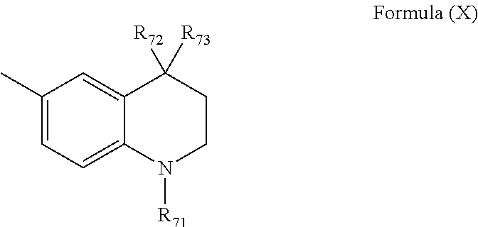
C1(C)=CC=C2C(=C1)C([R72])([R73])CCN2[R71]
